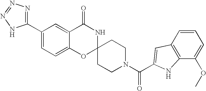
C1(C2=NN=NN2)=CC=C2C(=C1)C(=O)NC1(O2)CCN(C(=O)C2=CC3=C(C(OC)=CC=C3)N2)CC1
